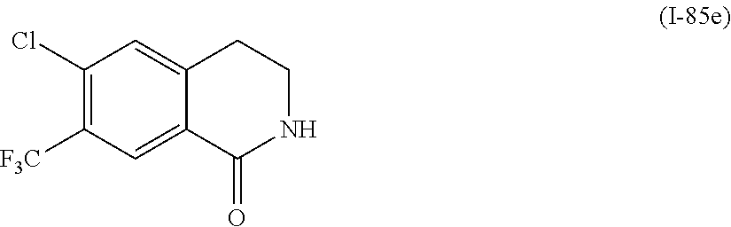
C1(Cl)=C([F3C])C=C2C(=C1)CCNC2=O
